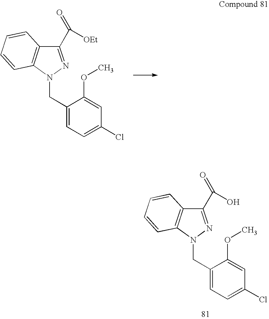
C1(C(=O)[OEt])=NN(CC2=CC=C(Cl)C=C2OC)C2=C1C=CC=C2.C1(C(=O)O)=NN(CC2=CC=C(Cl)C=C2OC)C2=C1C=CC=C2
